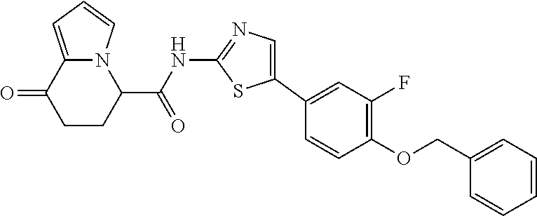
C1CC(C(NC2=NC=C(C3=CC(F)=C(OCC4=CC=CC=C4)C=C3)S2)=O)N2C(=CC=C2)C1=O
